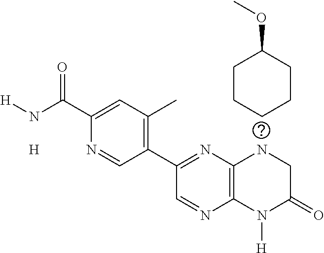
C12=C(N([H])C(=O)CN1)N=CC(C1=C(C)C=C(C(=O)N[H])N=C1)=N2.[H].C1CCC(OC)CC1
